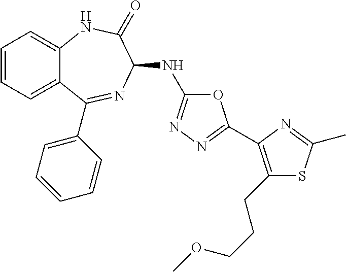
O1C(NC2N=C(C3=CC=CC=C3)C3=CC=CC=C3NC2=O)=NN=C1C1=C(CCCOC)SC(C)=N1
